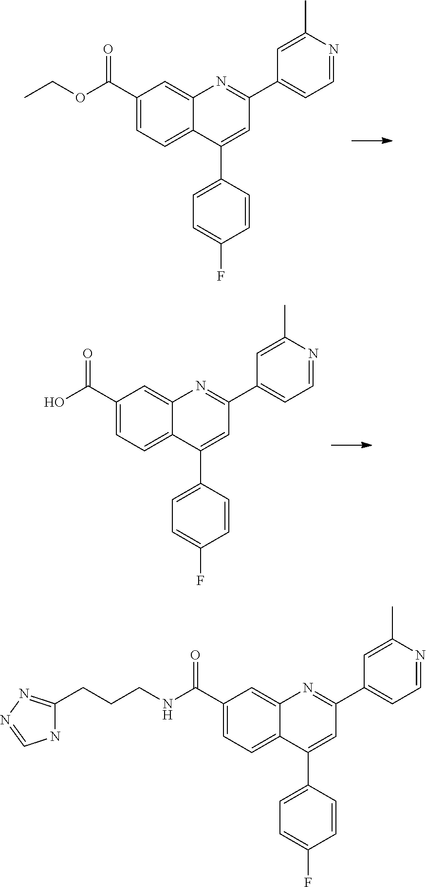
C1=C(C)N=CC=C1C1=NC2=CC(C(O)=O)=CC=C2C(C2=CC=C(F)C=C2)=C1.C1=C(C)N=CC=C1C1=NC2=CC(C(OCC)=O)=CC=C2C(C2=CC=C(F)C=C2)=C1.C1=C(C)N=CC=C1C1=NC2=CC(C(NCCCC3=NN=CN3)=O)=CC=C2C(C2=CC=C(F)C=C2)=C1
